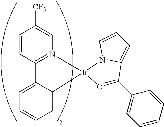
C1=CC2=N(C=C1[CF3])[Ir]1(C3=CC=CC=C23)N2C(=CC=C2)C(C2=CC=CC=C2)=O1
